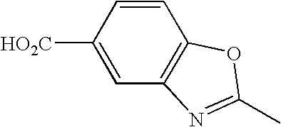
C1=CC([HO2C])=CC2=C1OC(C)=N2
